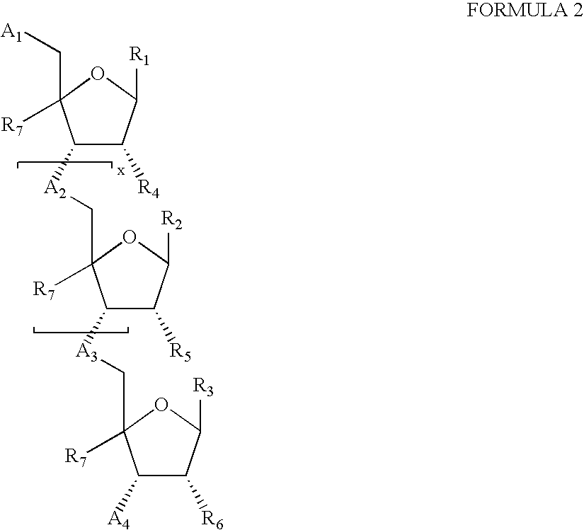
C1([A2]CC2([R7])C([A3]CC3([R7])C([A4])C([R6])C([R3])O3)C([R5])C([R2])O2)C([R4])C([R1])OC1(C[A1])[R7]
